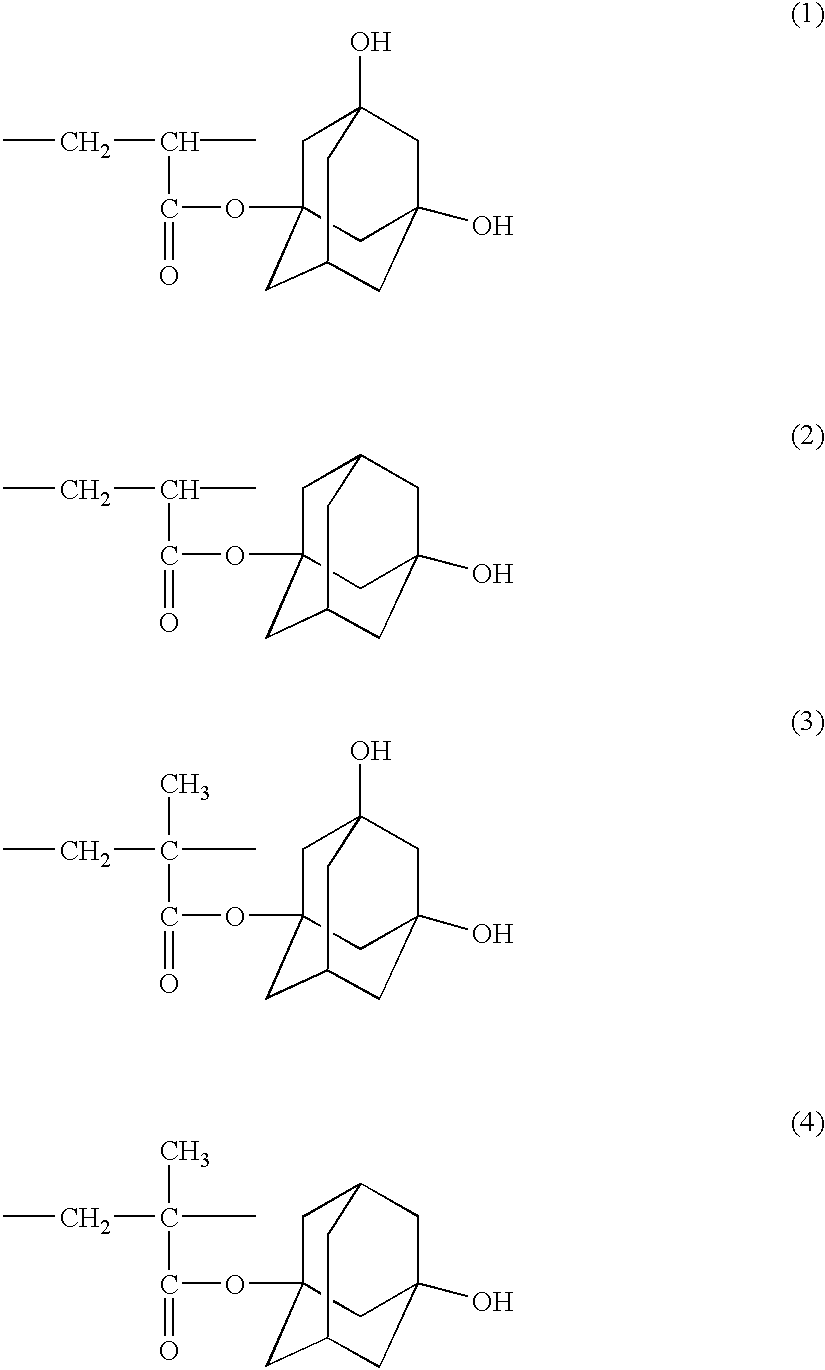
C1C2(OC(=O)C(C)CC)CC3CC(O)(CC1(O)C3)C2.C1C2(OC(=O)C(C)CC)CC3CC(O)(CC1C3)C2.C1C2(OC(=O)C(C)(CC)C)CC3CC(O)(CC1(O)C3)C2.C1C2(OC(=O)C(C)(CC)C)CC3CC(O)(CC1C3)C2
